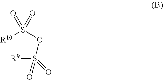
[R10]S(OS([R9])(=O)=O)(=O)=O
